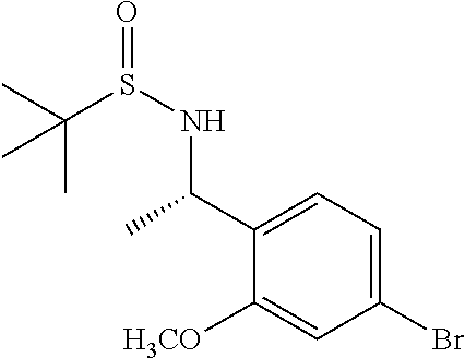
CC(C1=CC=C(Br)C=C1[H3CO])NS(=O)C(C)(C)C
